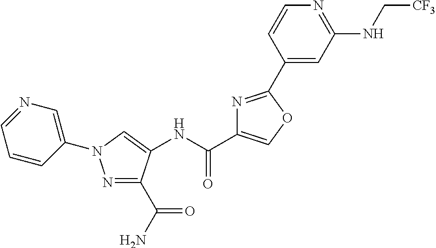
N1=C(C(N)=O)C(NC(C2=COC(C3=CC(NC[CF3])=NC=C3)=N2)=O)=CN1C1=CN=CC=C1
